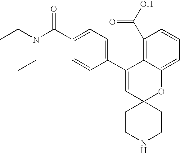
CCN(C(C1=CC=C(C2=CC3(OC4=CC=CC(C(O)=O)=C24)CCNCC3)C=C1)=O)CC
